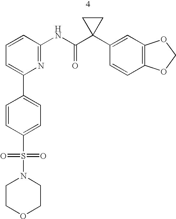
S(C1=CC=C(C2=CC=CC(NC(C3(C4=CC5=C(C=C4)OCO5)CC3)=O)=N2)C=C1)(=O)(=O)N1CCOCC1
